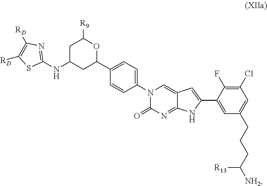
C1(NC2CC(C3=CC=C(N4C(=O)N=C5C(=C4)C=C(C4=CC(CCCC([NH2])[R13])=CC(Cl)=C4F)N5)C=C3)OC([R9])C2)=NC([RD])=C([RD])S1
